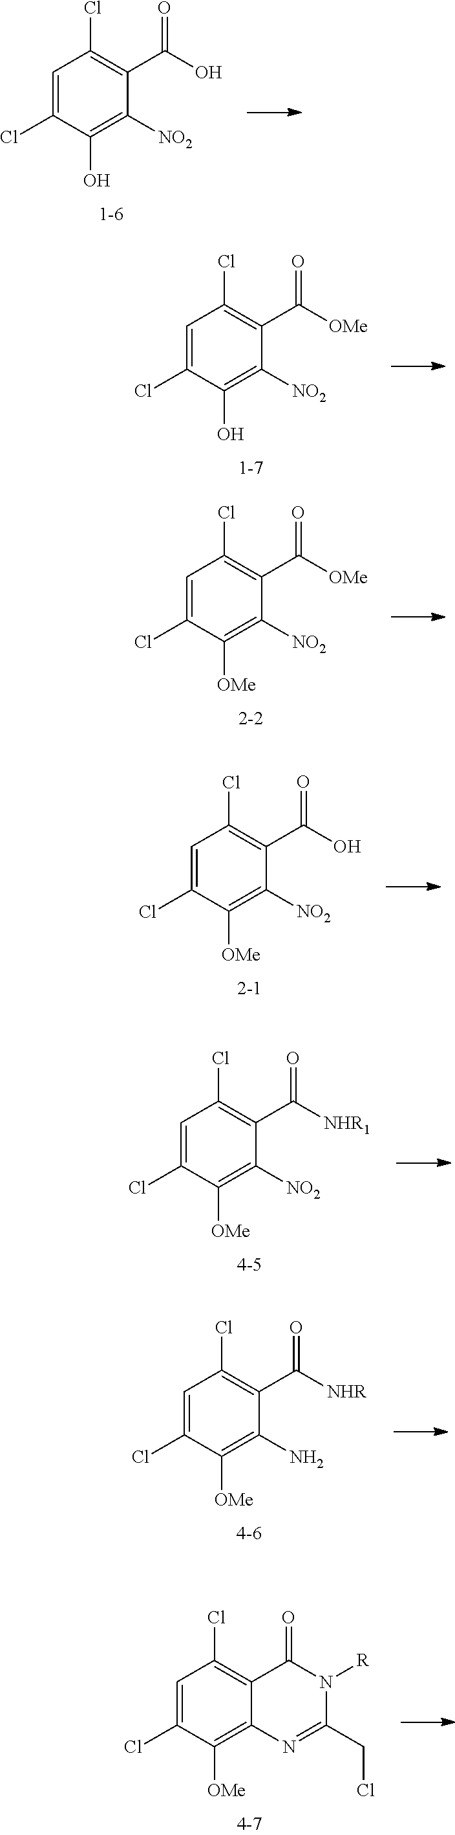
C1=C(Cl)C(O)=C([NO2])C(C(O)=O)=C1Cl.C1=C(Cl)C(O)=C([NO2])C(C([OMe])=O)=C1Cl.C1=C(Cl)C([OMe])=C([NO2])C(C([OMe])=O)=C1Cl.C1=C(Cl)C([OMe])=C([NO2])C(C(O)=O)=C1Cl.C1=C(Cl)C([OMe])=C([NO2])C(C([NHR1])=O)=C1Cl.C1=C(Cl)C([OMe])=C(N)C(C([NHR])=O)=C1Cl.C1=C(Cl)C([OMe])=C2C(=C1Cl)C(=O)N([R])C(CCl)=N2
